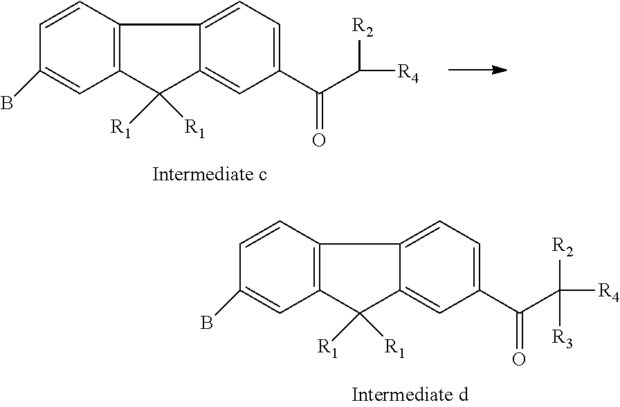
C12=C(C([R1])([R1])C3=CC(C(C([R4])[R2])=O)=CC=C13)C=C(B)C=C2.C12=C(C([R1])([R1])C3=CC(C(C([R2])([R4])[R3])=O)=CC=C13)C=C(B)C=C2
